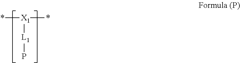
*[X1](*)[L1]P
